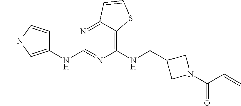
C1(NCC2CN(C(C=C)=O)C2)=C2C(=NC(NC3=CN(C)C=C3)=N1)C=CS2
